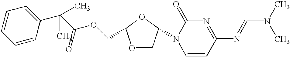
C1=CC(N=CN(C)C)=NC(=O)N1C1COC(COC(C(C2=CC=CC=C2)(C)C)=O)O1
